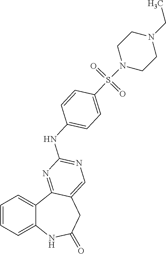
C1=CC=C2C(=C1)C1=NC(NC3=CC=C(S(N4CCN(CC)CC4)(=O)=O)C=C3)=NC=C1CC(=O)N2
